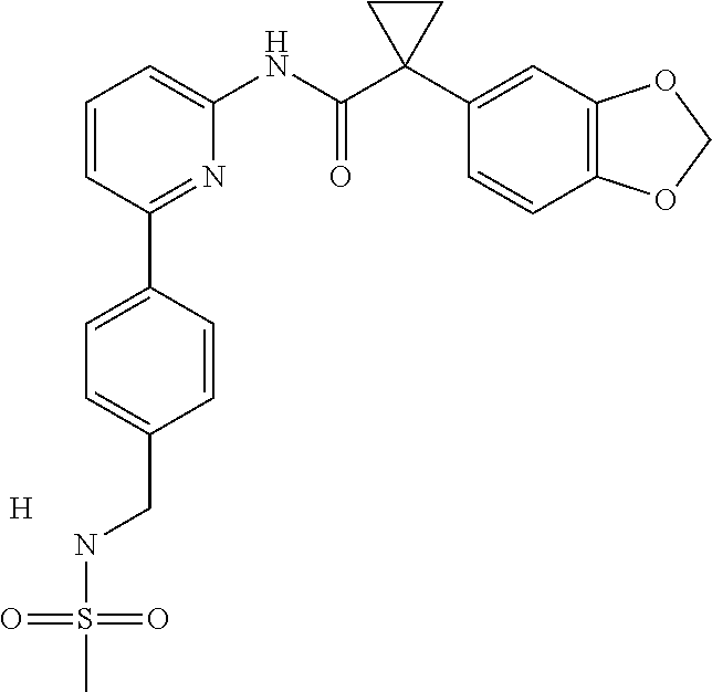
C1=CC(C2=CC=C(CNS(C)(=O)=O)C=C2)=NC(NC(C2(C3=CC4=C(C=C3)OCO4)CC2)=O)=C1.[H]
